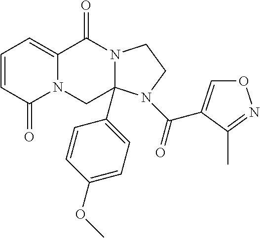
N12C(=CC=CC1=O)C(=O)N1C(C3=CC=C(OC)C=C3)(C2)N(C(=O)C2=CON=C2C)CC1
